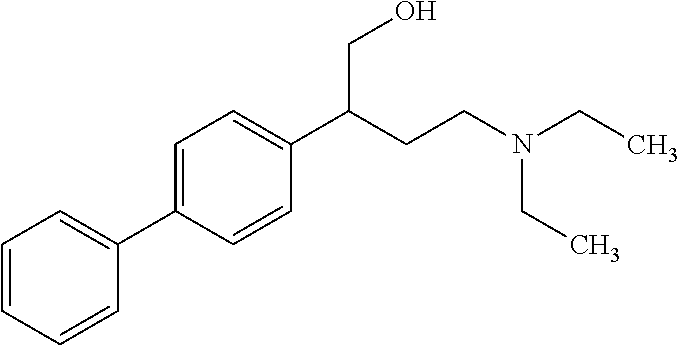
C1=CC=CC(C2=CC=C(C(CO)CCN(CC)CC)C=C2)=C1
